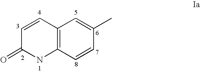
C1=CC2=C(NC1=O)C=CC(C)=C2
